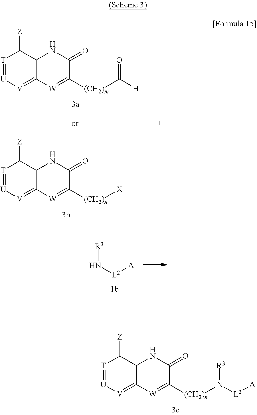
[T]1=[U][V]=C2C(C1[Z])NC(=O)C([(CH2)n]N([L2][A])[R3])=[W]2.[T]1=[U][V]=C2C(C1[Z])NC(=O)C([(CH2)m]C([H])=O)=[W]2.[T]1=[U][V]=C2C(C1[Z])NC(=O)C([(CH2)n][X])=[W]2.[R3]N[L2][A]
